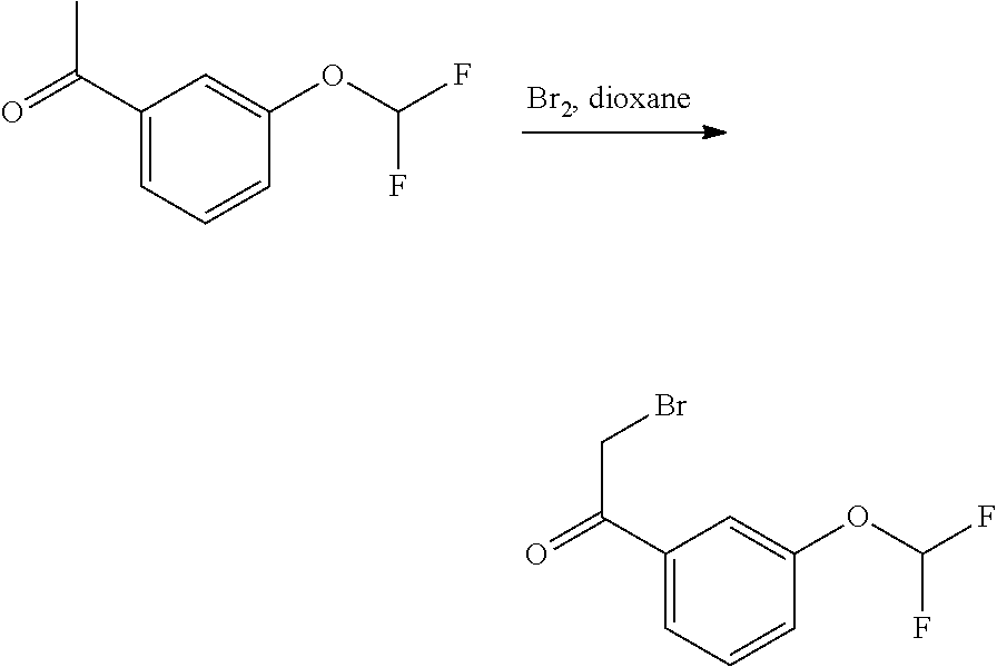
C1(C(=O)CBr)=CC=CC(OC(F)F)=C1.C1(C(=O)C)=CC=CC(OC(F)F)=C1
